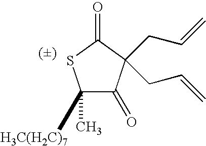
C1([H3C(H2C)7])(C)C(=O)C(CC=C)(CC=C)C(=O)S1
